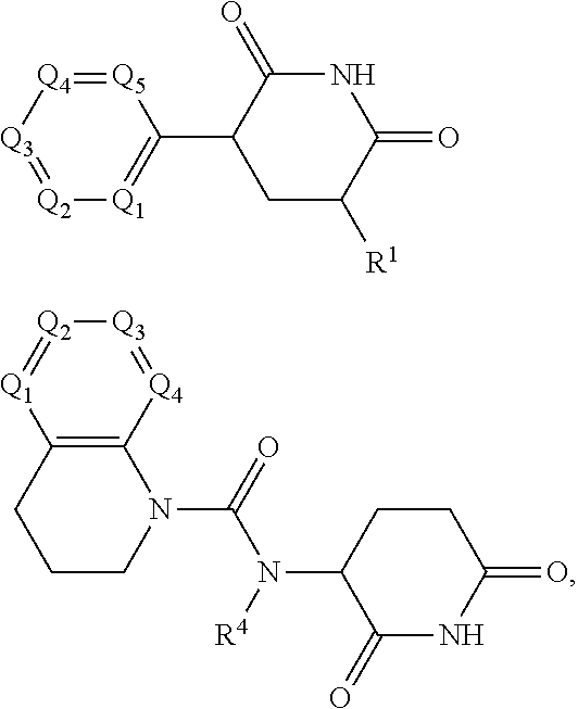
[Q5]1=[Q4][Q3]=[Q2][Q1]=C1C1CC([R1])C(=O)NC1=O.C12=C([Q4]=[Q3][Q2]=[Q1]1)N(C(N(C1C(=O)NC(=O)CC1)[R4])=O)CCC2
